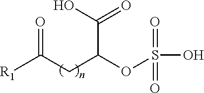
O=C(CC(OS(=O)(O)=O)C(O)=O)[R1]
